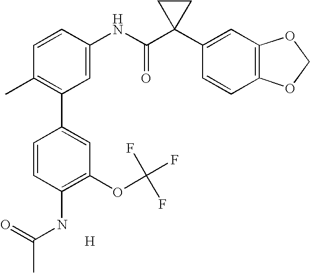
C1=CC(NC(C2(C3=CC4=C(C=C3)OCO4)CC2)=O)=CC(C2=CC(OC(F)(F)F)=C(NC(=O)C)C=C2)=C1C.[H]
